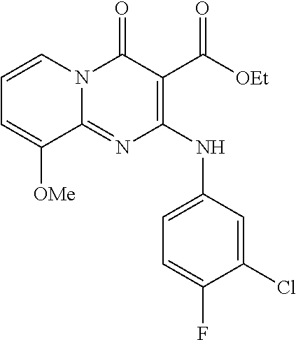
C1=CN2C(=NC(NC3=CC=C(F)C(Cl)=C3)=C(C([OEt])=O)C2=O)C([OMe])=C1
